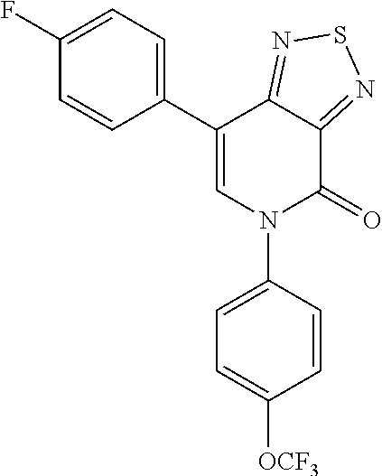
C12=NSN=C1C(C1=CC=C(F)C=C1)=CN(C1=CC=C([OCF3])C=C1)C2=O
